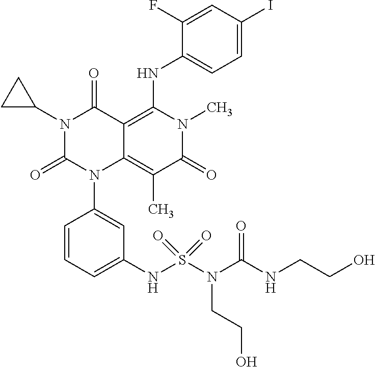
N1(C2CC2)C(=O)N(C2=CC(NS(N(C(NCCO)=O)CCO)(=O)=O)=CC=C2)C2=C(C)C(=O)N(C)C(NC3=CC=C(I)C=C3F)=C2C1=O
